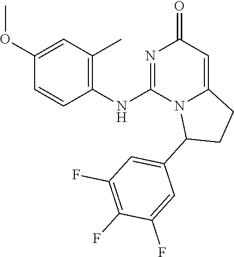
C1(NC2=NC(=O)C=C3N2C(C2=CC(F)=C(F)C(F)=C2)CC3)=C(C)C=C(OC)C=C1
